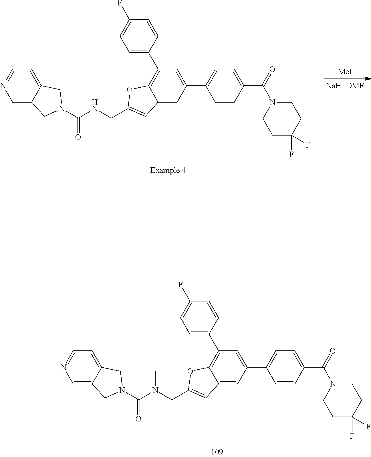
C1(C2=CC=C(F)C=C2)=C2C(=CC(C3=CC=C(C(=O)N4CCC(F)(F)CC4)C=C3)=C1)C=C(CN(C(=O)N1CC3=CN=CC=C3C1)C)O2.C1(C2=CC=C(F)C=C2)=C2C(=CC(C3=CC=C(C(=O)N4CCC(F)(F)CC4)C=C3)=C1)C=C(CNC(=O)N1CC3=CN=CC=C3C1)O2.[MeI]
